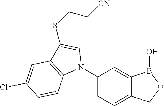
C1(N2C=C(SCC[CN])C3=C2C=CC(Cl)=C3)=CC=C2C(=C1)B(O)OC2
